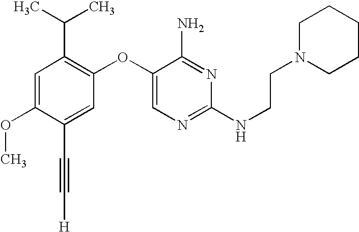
C1=C(OC)C(C#C[H])=CC(OC2=CN=C(NCCN3CCCCC3)N=C2N)=C1C(C)C
